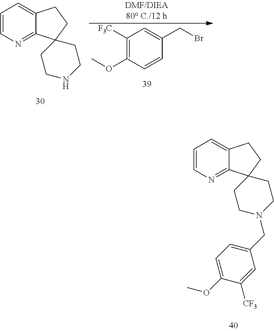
C1=CN=C2C(=C1)CCC21CCN(CC2=CC=C(OC)C([CF3])=C2)CC1.C1=CN=C2C(=C1)CCC21CCNCC1.C1([F3C])=C(OC)C=CC(CBr)=C1
